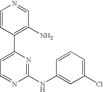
C1=CC(C2=CC=NC(NC3=CC(Cl)=CC=C3)=N2)=C(N)C=N1
